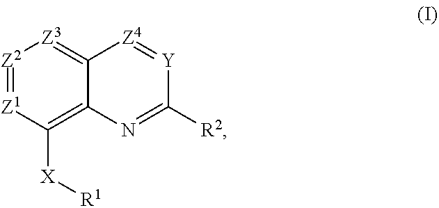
[Z2]1=[Z1]C([X][R1])=C2C(=[Z3]1)[Z4]=[Y]C([R2])=N2
